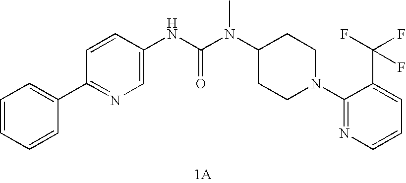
C1=CC=CC(C2=NC=C(NC(N(C3CCN(C4=NC=CC=C4C(F)(F)F)CC3)C)=O)C=C2)=C1
